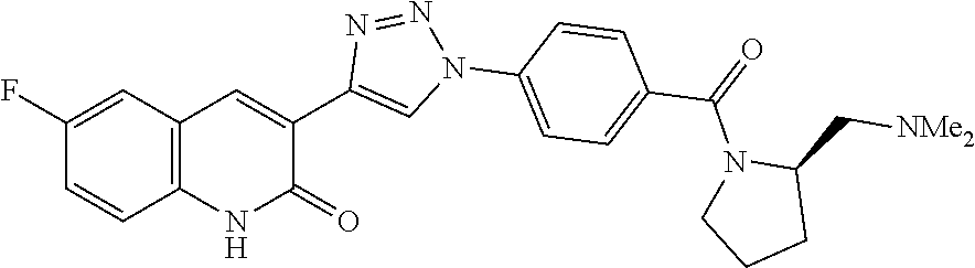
C12=C(C=C(F)C=C1)C=C(C1=CN(C3=CC=C(C(=O)N4C(C[NMe2])CCC4)C=C3)N=N1)C(=O)N2
